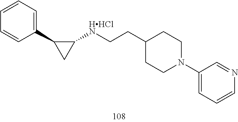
C1(C2CC2[HHClN]CCC2CCN(C3=CC=CN=C3)CC2)=CC=CC=C1
